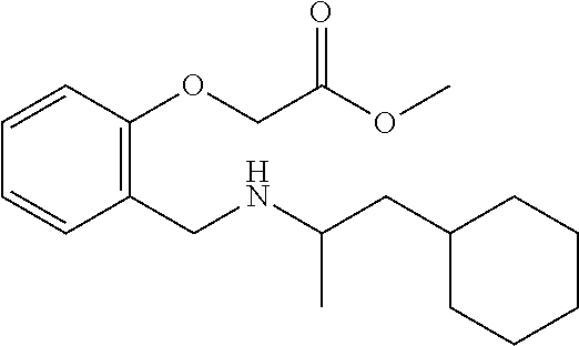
C1(CC(NCC2=C(OCC(OC)=O)C=CC=C2)C)CCCCC1
